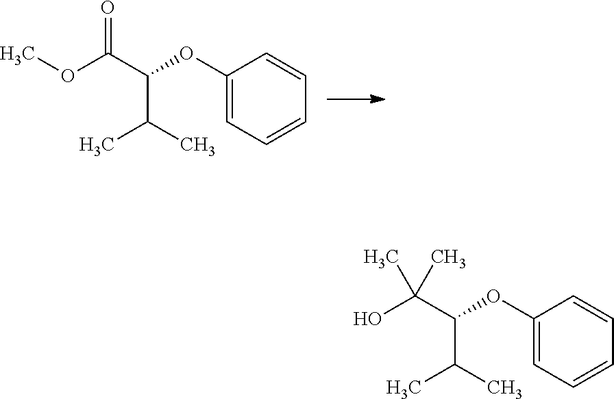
COC(C(OC1=CC=CC=C1)C(C)C)=O.OC(C(OC1=CC=CC=C1)C(C)C)(C)C
